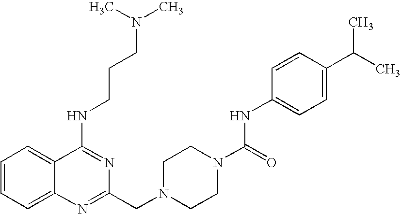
C1=CC=C2C(=C1)C(NCCCN(C)C)=NC(CN1CCN(C(=O)NC3=CC=C(C(C)C)C=C3)CC1)=N2
